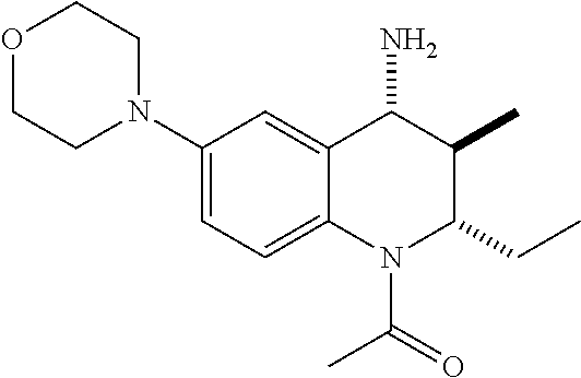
C1(N2CCOCC2)=CC=C2C(=C1)C(N)C(C)C(CC)N2C(=O)C
